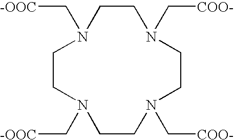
C1CN(C[COO-])CCN(C[COO-])CCN(C[-OOC])CCN1C[-OOC]
